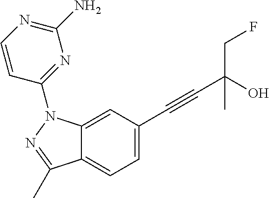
C(C(C#CC1=CC=C2C(=C1)N(C1=NC(N)=NC=C1)N=C2C)(O)C)F
